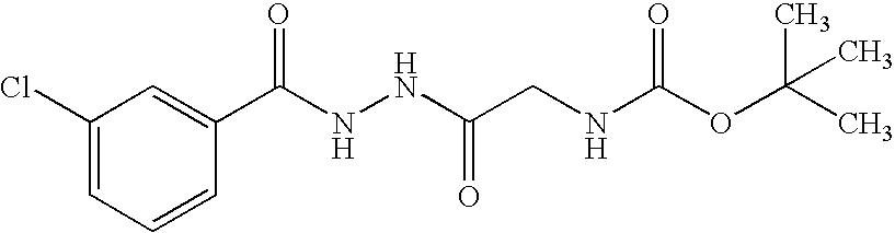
C1(Cl)=CC=CC(C(NNC(CNC(OC(C)(C)C)=O)=O)=O)=C1
